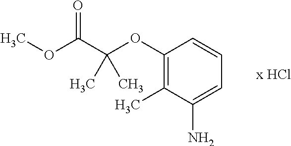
C1(OC(C(OC)=O)(C)C)=C(C)C(N)=CC=C1
